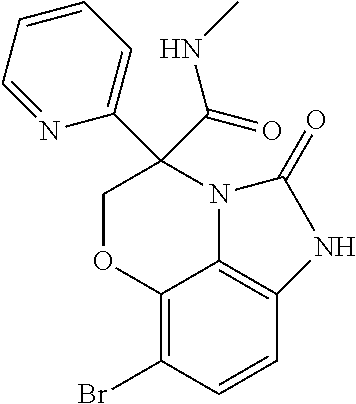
C12=C(Br)C=CC3=C1N(C(C1=CC=CC=N1)(C(=O)NC)CO2)C(=O)N3
